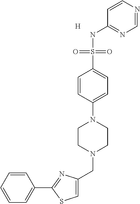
C1=CC=CC=C1C1=NC(CN2CCN(C3=CC=C(S(NC4=NC=NC=C4)(=O)=O)C=C3)CC2)=CS1.[H]
